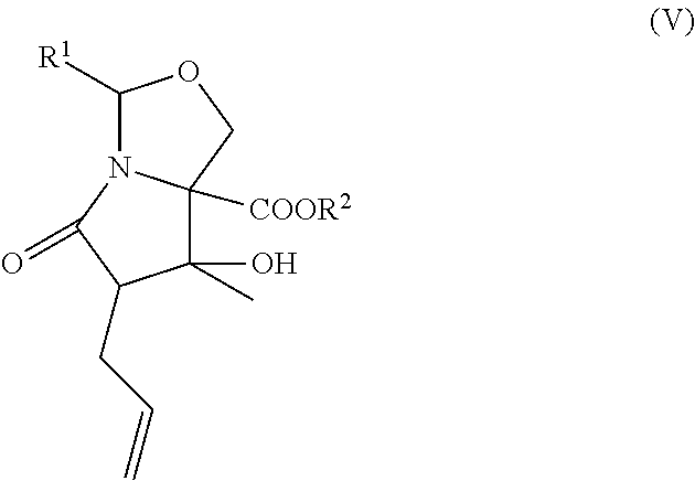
C1(C)(O)C2([COOR2])N(C(=O)C1CC=C)C([R1])OC2
